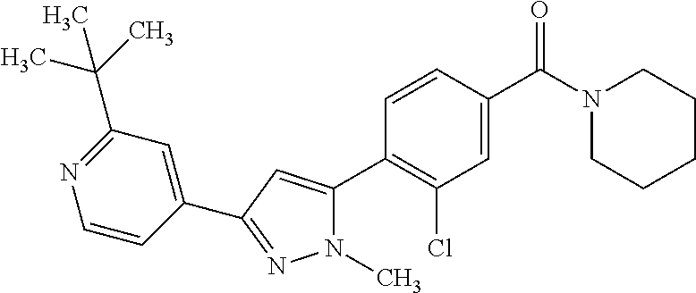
C1(C2=NN(C)C(C3=C(Cl)C=C(C(N4CCCCC4)=O)C=C3)=C2)=CC(C(C)(C)C)=NC=C1
